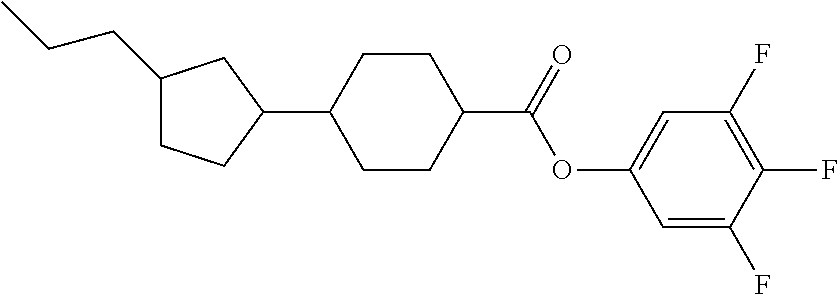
C1(CCC)CCC(C2CCC(C(OC3=CC(F)=C(F)C(F)=C3)=O)CC2)C1
